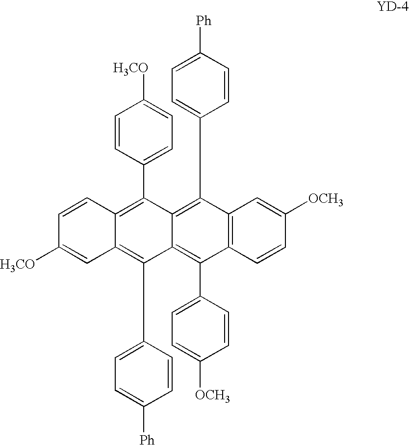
C12=C(C=CC([OCH3])=C1)C(C1=CC=C([OCH3])C=C1)=C1C(=C2C2=CC=C([Ph])C=C2)C(C2=CC=C([H3CO])C=C2)=C2C(=C1C1=CC=C([Ph])C=C1)C=C([H3CO])C=C2
